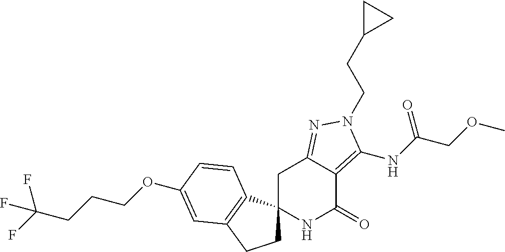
C1C2(C3=C(C1)C=C(OCCCC(F)(F)F)C=C3)NC(=O)C1=C(NC(COC)=O)N(CCC3CC3)N=C1C2
